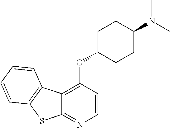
C12=C(OC3CCC(N(C)C)CC3)C=CN=C1SC1=C2C=CC=C1
